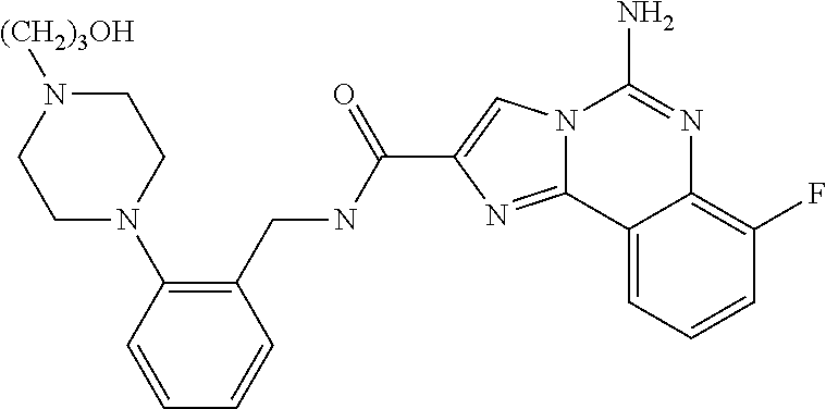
N12C(=NC(C(NCC3=C(N4CCN([(CH2)3OH])CC4)C=CC=C3)=O)=C1)C1=CC=CC(F)=C1N=C2N
